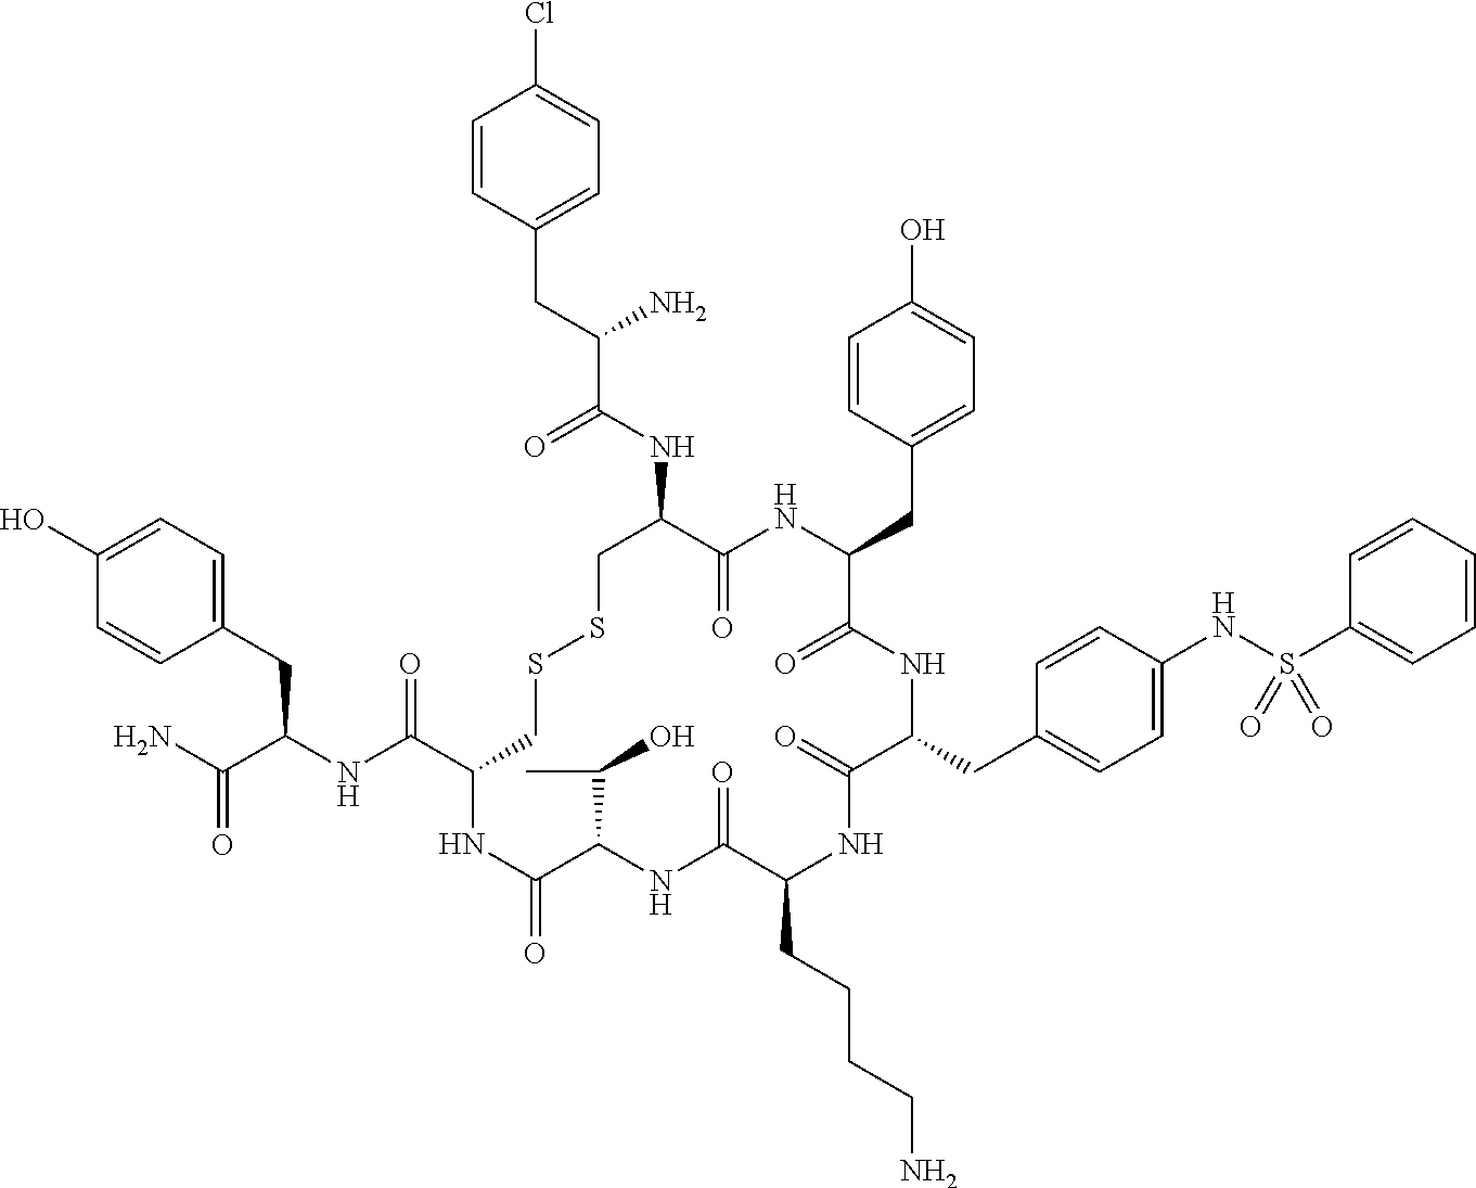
C1=C(O)C=CC(CC(NC(C2CSSCC(NC(C(CC3=CC=C(Cl)C=C3)N)=O)C(=O)NC(CC3=CC=C(O)C=C3)C(=O)NC(CC3=CC=C(NS(C4=CC=CC=C4)(=O)=O)C=C3)C(=O)NC(CCCCN)C(=O)NC(C(C)O)C(=O)N2)=O)C(N)=O)=C1
